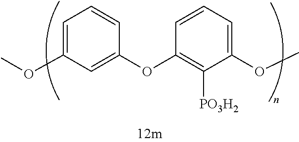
C1=C(OC)C=C(OC2=C([PO3H2])C(OC)=CC=C2)C=C1
